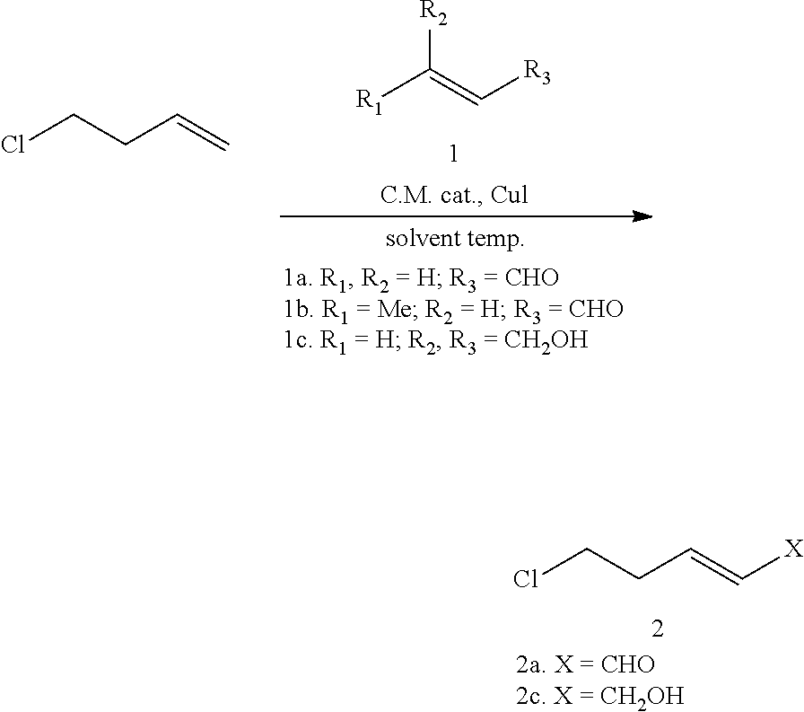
ClCCC=C.[R1]C(=C[R3])[R2].ClCCC=C[X]
